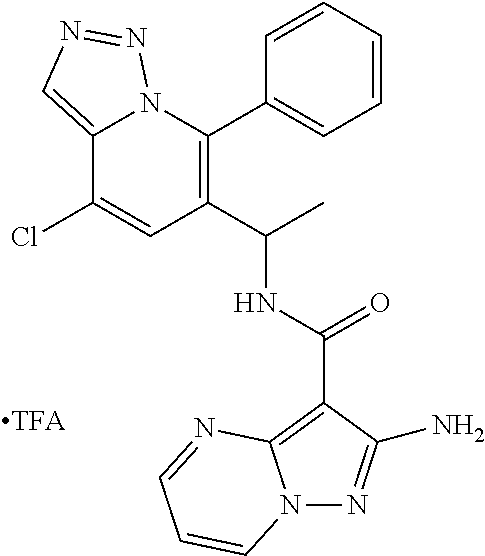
C12=CN=NN1C(C1=CC=CC=C1)=C(C(C)NC(C1=C3N(N=C1N)C=CC=N3)=O)C=C2Cl
